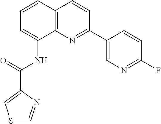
C1=CC2=C(C(NC(=O)C3=CSC=N3)=C1)N=C(C1=CN=C(F)C=C1)C=C2
